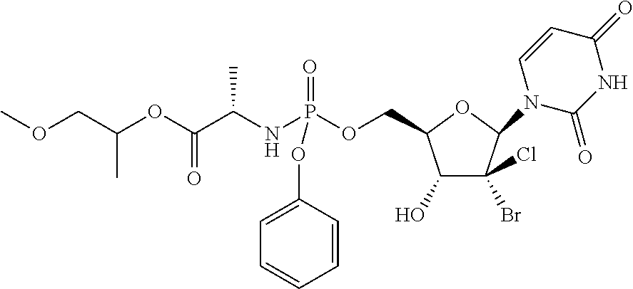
C1(O)C(Br)(Cl)C(N2C(=O)NC(=O)C=C2)OC1COP(NC(C(OC(COC)C)=O)C)(OC1=CC=CC=C1)=O
